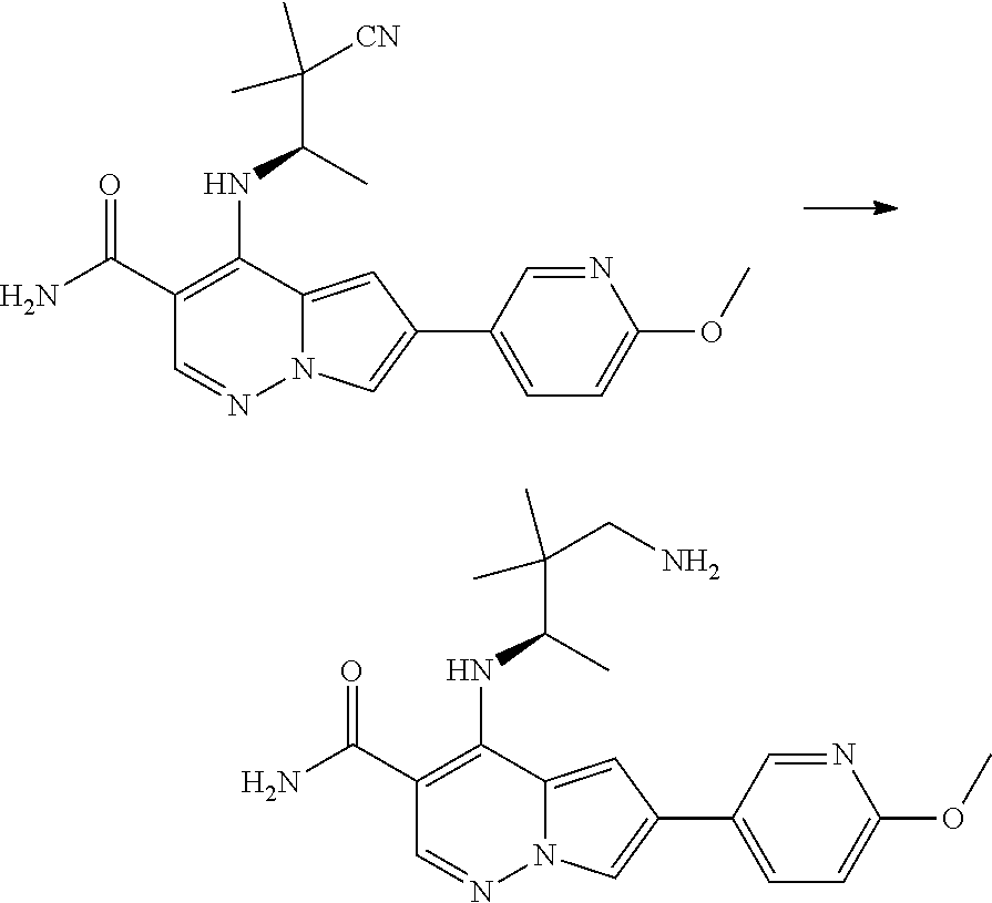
C1(C(=O)N)=C(NC(C(C)(C)[CN])C)C2=CC(C3=CC=C(OC)N=C3)=CN2N=C1.C1(C(=O)N)=C(NC(C(C)(C)CN)C)C2=CC(C3=CC=C(OC)N=C3)=CN2N=C1
